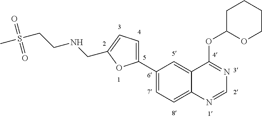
C1(C2=CC=C(CNCCS(C)(=O)=O)O2)=CC=C2C(=C1)C(OC1OCCCC1)=NC=N2
